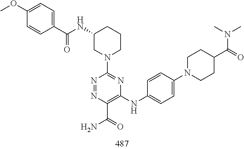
N1=NC(C(N)=O)=C(NC2=CC=C(N3CCC(C(N(C)C)=O)CC3)C=C2)N=C1N1CCCC(NC(C2=CC=C(OC)C=C2)=O)C1
